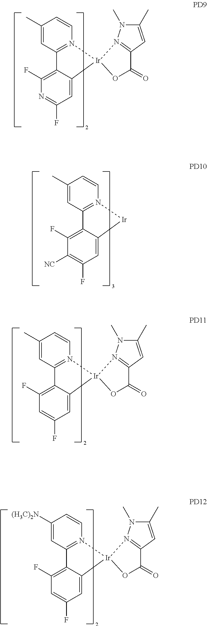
C1(C)=CC2=N(C=C1)[Ir]1(C3=CC(F)=NC(F)=C23)OC(=O)C2=N1N(C)C(C)=C2.C1(C)=CC2=N(C=C1)[Ir]C1=CC(F)=C([NC])C(F)=C21.C1(C)=CC2=N(C=C1)[Ir]1(C3=CC(F)=CC(F)=C23)OC(=O)C2=N1N(C)C(C)=C2.C1([(H3C)2N])=CC2=N(C=C1)[Ir]1(C3=CC(F)=CC(F)=C23)OC(=O)C2=N1N(C)C(C)=C2
